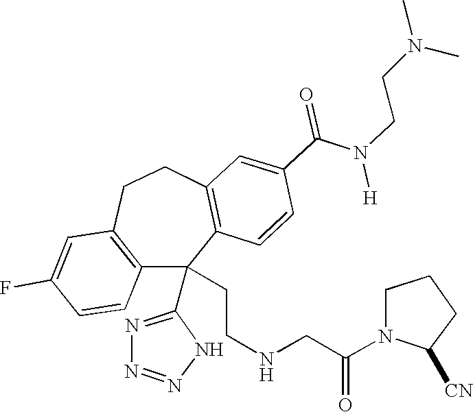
FC1=CC2=C(C=C1)C(C1=NN=NN1)(CCNCC(N1C([CN])CCC1)=O)C1=C(CC2)C=C(C(N([H])CCN(C)C)=O)C=C1
